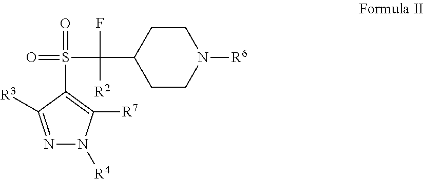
N1=C([R3])C(S(=O)(C(C2CCN([R6])CC2)(F)[R2])=O)=C([R7])N1[R4]
